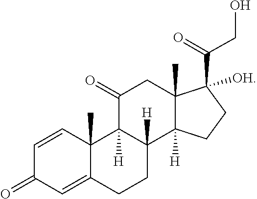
C1(=O)C=C2C(C)(C=C1)C1([H])C(=O)CC3(C)C(C(=O)CO)([OH])CCC3([H])C1([H])CC2
